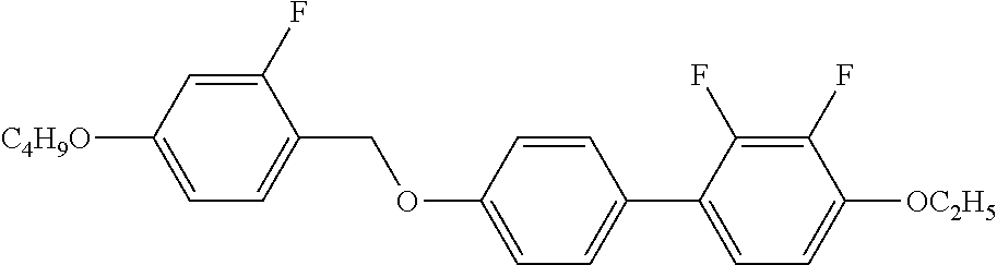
C1(F)=CC([C4H9O])=CC=C1COC1=CC=C(C2=CC=C([OC2H5])C(F)=C2F)C=C1
